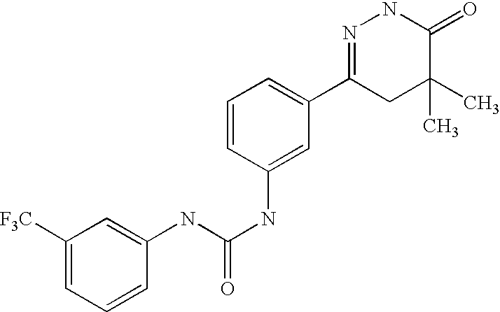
N(C(NC1=CC(C2=NNC(=O)C(C)(C)C2)=CC=C1)=O)C1=CC([F3C])=CC=C1
